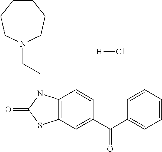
[H]Cl.C12=C(C=C(C(C3=CC=CC=C3)=O)C=C1)SC(=O)N2CCN1CCCCCC1
